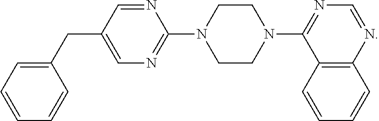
C1=NC(N2CCN(C3=NC=NC4=C3C=CC=C4)CC2)=NC=C1CC1=CC=CC=C1
